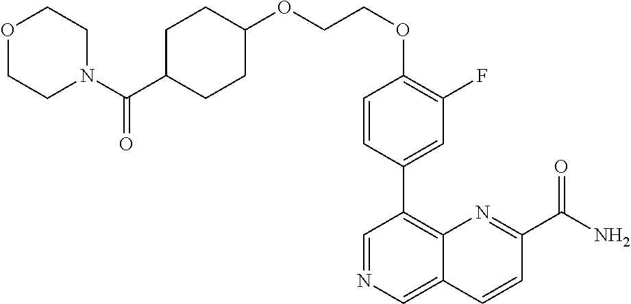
C1(OCCOC2CCC(C(N3CCOCC3)=O)CC2)=C(F)C=C(C2=C3C(=CN=C2)C=CC(C(N)=O)=N3)C=C1
